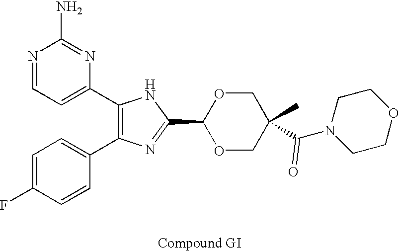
C1(C2=CC=NC(N)=N2)=C(C2=CC=C(F)C=C2)N=C(C2OCC(C(N3CCOCC3)=O)(C)CO2)N1
